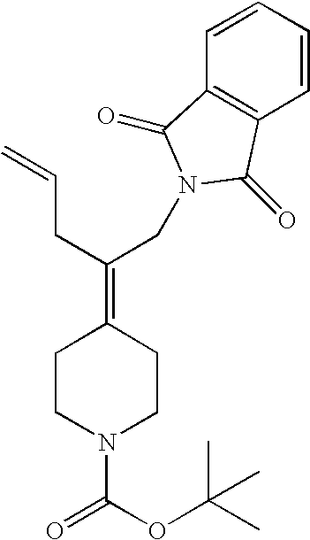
C1CN(C(OC(C)(C)C)=O)CCC1=C(CC=C)CN1C(=O)C2=C(C=CC=C2)C1=O
